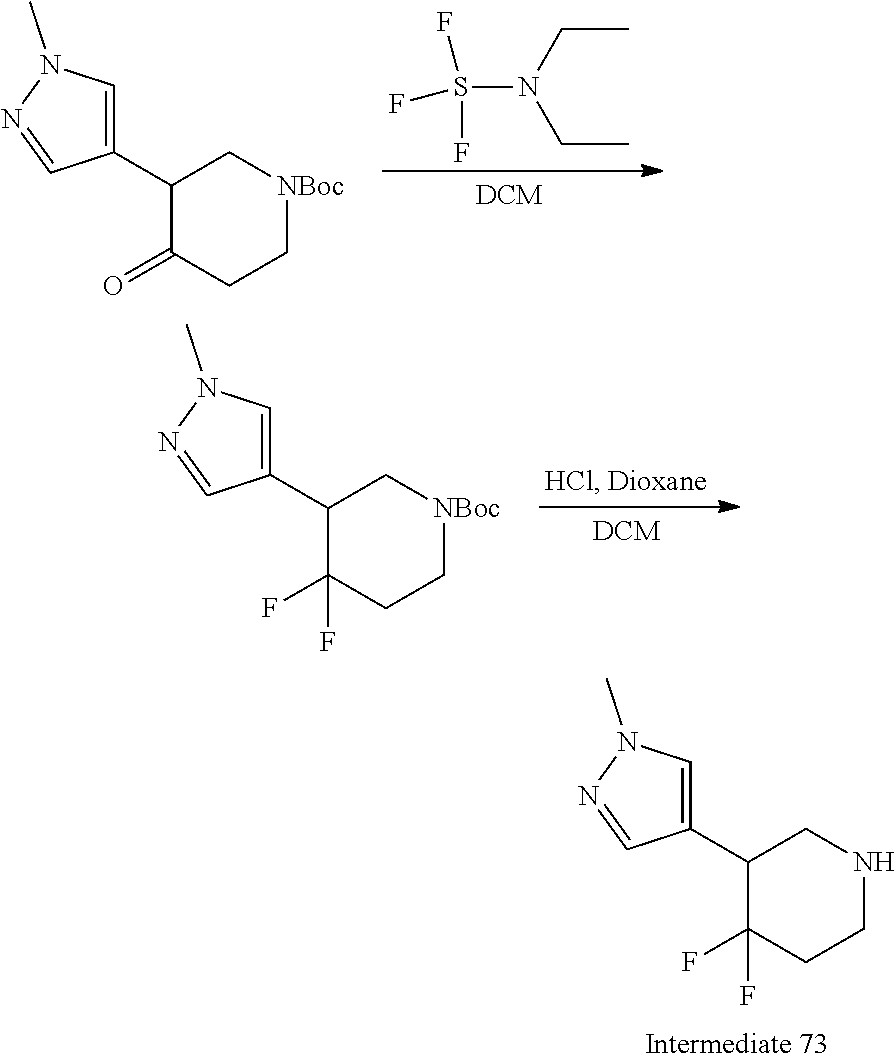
C1(C2C(F)(F)CCNC2)=CN(C)N=C1.CCN(CC)S(F)(F)F.C1(C2C(=O)CC[NBoc]C2)=CN(C)N=C1.C1(C2C(F)(F)CC[NBoc]C2)=CN(C)N=C1
